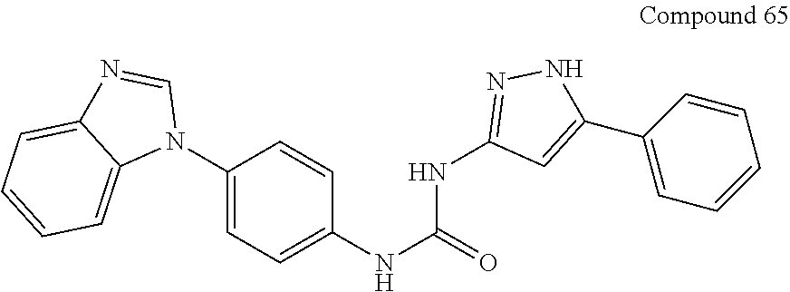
C1(N2C=NC3=CC=CC=C23)=CC=C(NC(=O)NC2=NNC(C3=CC=CC=C3)=C2)C=C1
